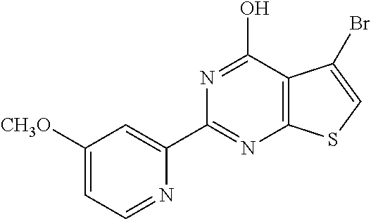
C1([CH3O])=CC=NC(C2=NC3=C(C(O)=N2)C(Br)=CS3)=C1
